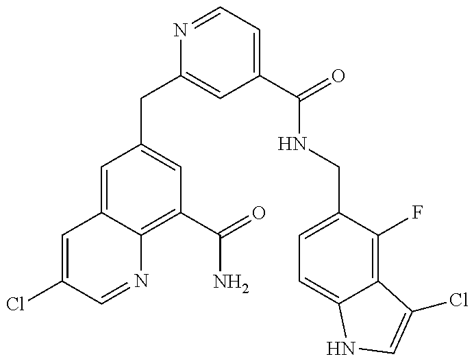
C1(CC2=CC(C(=O)NCC3=CC=C4C(=C3F)C(Cl)=CN4)=CC=N2)=CC(C(N)=O)=C2C(=C1)C=C(Cl)C=N2
